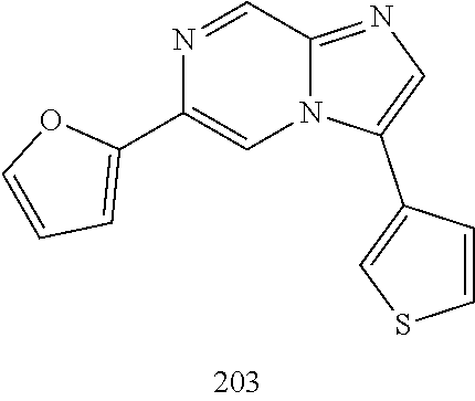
N1=CC2=NC=C(C3=CSC=C3)N2C=C1C1=CC=CO1
